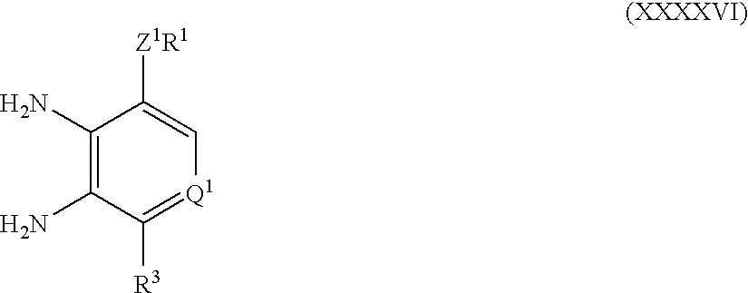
C1(N)=C(N)C([R3])=[Q1]C=C1[Z1R1]
